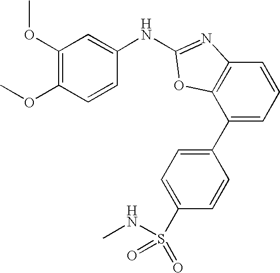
C1(C2=CC=C(S(=O)(=O)NC)C=C2)=CC=CC2=C1OC(NC1=CC(OC)=C(OC)C=C1)=N2
